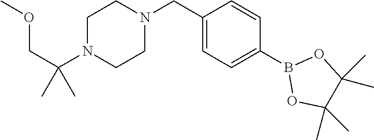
C1N(C(COC)(C)C)CCN(CC2=CC=C(B3OC(C)(C)C(C)(C)O3)C=C2)C1
